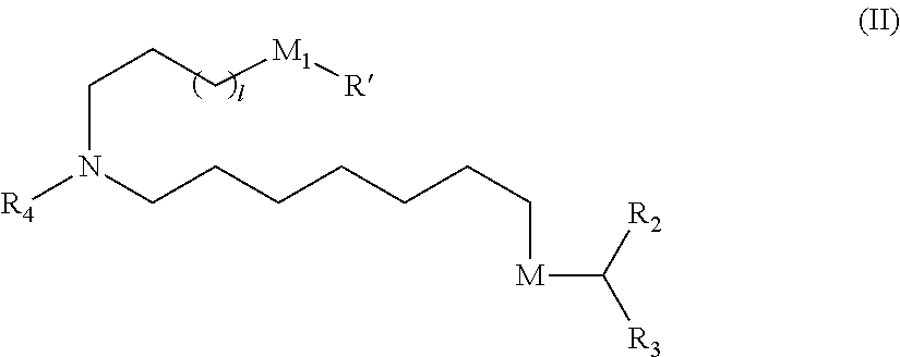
[R4]N(CCC[M1][R])CCCCCCC[M]C([R3])[R2]
